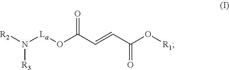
[R2]N([La]OC(C=CC(O[R1])=O)=O)[R3]
